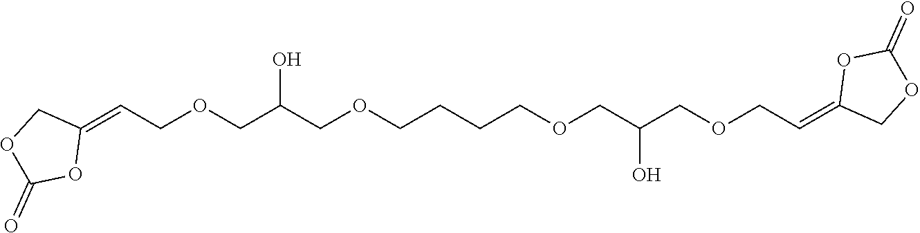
C1(=CCOCC(COCCCCOCC(COCC=C2COC(=O)O2)O)O)COC(=O)O1
